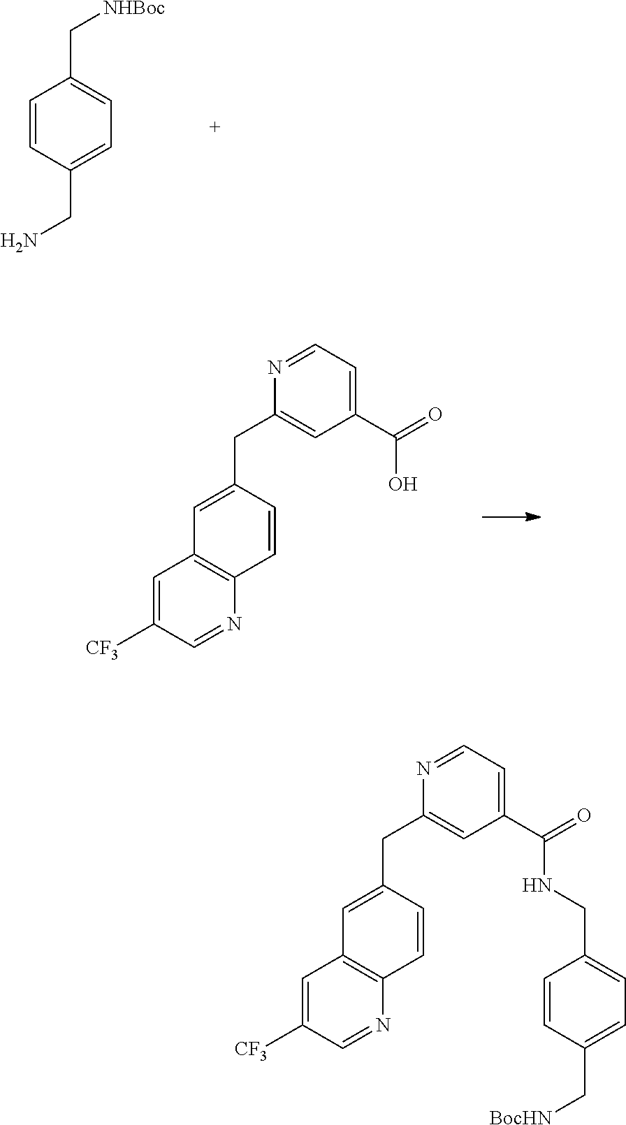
C1=CC(CN)=CC=C1C[NHBoc].C1=C(CC2=CC(C(=O)O)=CC=N2)C=CC2=C1C=C([CF3])C=N2.C1=C(CC2=CC(C(=O)NCC3=CC=C(C[BocHN])C=C3)=CC=N2)C=CC2=C1C=C([CF3])C=N2
